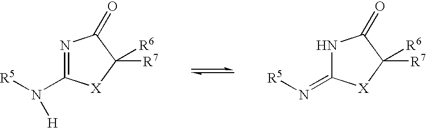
N1=C(N([H])[R5])[X]C([R6])([R7])C1=O.N1C(=N[R5])[X]C([R6])([R7])C1=O
